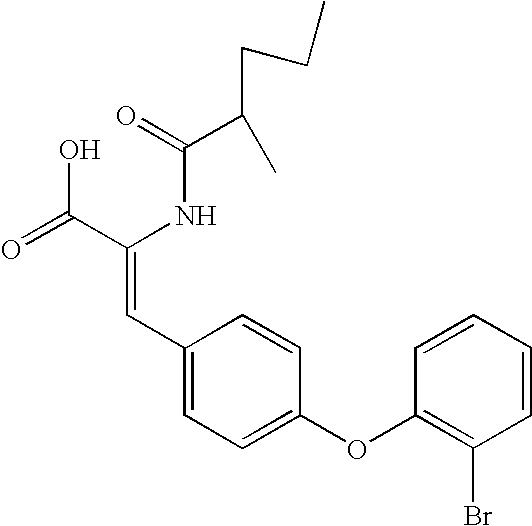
C(=O)(NC(C(=O)O)=CC1=CC=C(OC2=C(Br)C=CC=C2)C=C1)C(CCC)C
